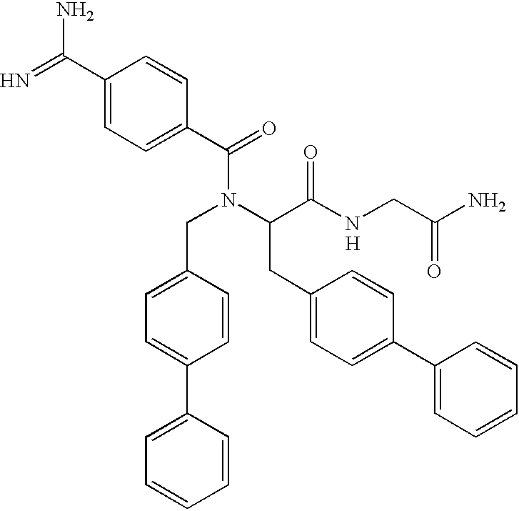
C1=C(C2=CC=CC=C2)C=CC(CN(C(C(NCC(N)=O)=O)CC2=CC=C(C3=CC=CC=C3)C=C2)C(C2=CC=C(C(=N)N)C=C2)=O)=C1.[H]
